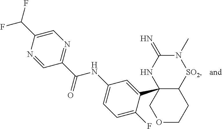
C12(C3=CC(NC(C4=NC=C(C(F)F)N=C4)=O)=CC=C3F)C([SO2]N(C)C(=N)N1)CCOC2
